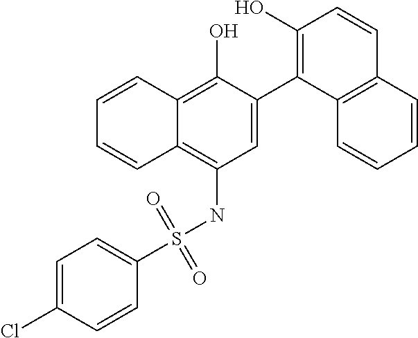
C1=C(C2=C(O)C=CC3=C2C=CC=C3)C(O)=C2C(=C1NS(C1=CC=C(Cl)C=C1)(=O)=O)C=CC=C2
